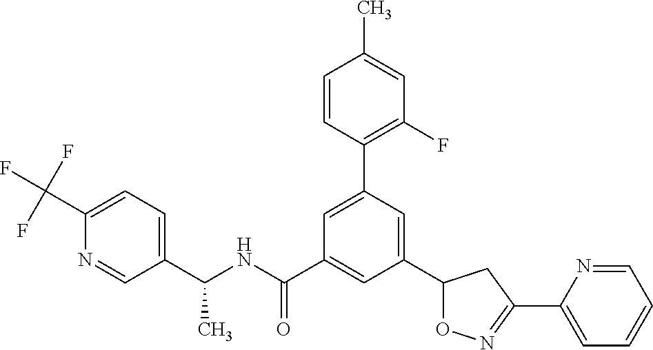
C1(C(NC(C2=CC(C3ON=C(C4=CC=CC=N4)C3)=CC(C3=C(F)C=C(C)C=C3)=C2)=O)C)=CC=C(C(F)(F)F)N=C1
